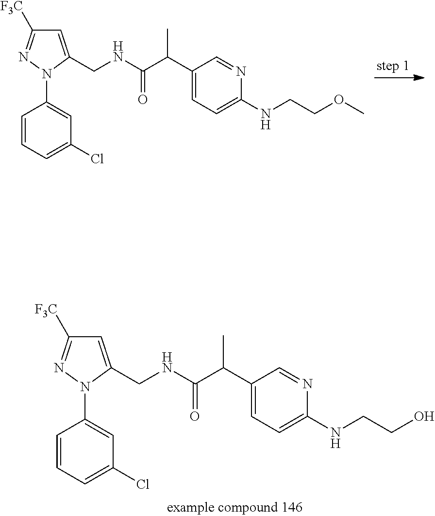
C1=CC(N2N=C([F3C])C=C2CNC(C(C2=CC=C(NCCO)N=C2)C)=O)=CC(Cl)=C1.C1=CC(N2N=C([F3C])C=C2CNC(C(C2=CC=C(NCCOC)N=C2)C)=O)=CC(Cl)=C1
